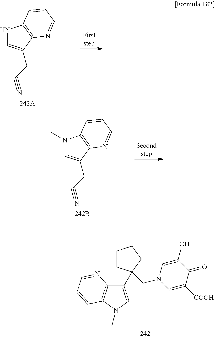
C1CC(C2=CN(C)C3=C2N=CC=C3)(CN2C=C([COOH])C(=O)C(O)=C2)CC1.N1C=C(CC#N)C2=C1C=CC=N2.N1(C)C=C(CC#N)C2=C1C=CC=N2
